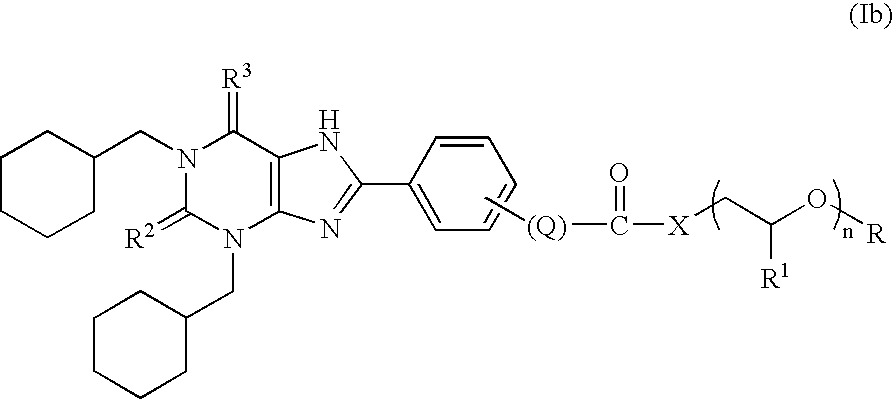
C1CCCC(CN2C(=[R2])N(CC3CCCCC3)C3=C(C2=[R3])NC(C2=CC=CC=C2)=N3)C1.C[(Q)]C([X]CC(O[R])[R1])=O
